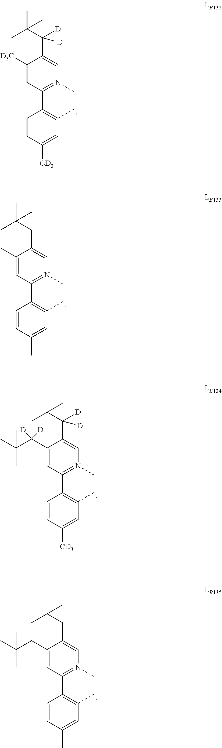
C1(C(C(C)(C)C)([D])[D])=CC(C2=C(C)C=C([CD3])C=C2)=N(C)C=C1C(C(C)(C)C)([D])[D].C1([D3C])=CC(C2=C(C)C=C([CD3])C=C2)=N(C)C=C1C(C(C)(C)C)([D])[D].C1(C)=CC(C2=C(C)C=C(C)C=C2)=N(C)C=C1CC(C)(C)C.C1(CC(C)(C)C)=CC(C2=C(C)C=C(C)C=C2)=N(C)C=C1CC(C)(C)C
